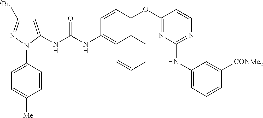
C1=CC(OC2=NC(NC3=CC=CC([CONMe2])=C3)=NC=C2)=C2C(=C1NC(NC1=CC([tBu])=NN1C1=CC=C([Me])C=C1)=O)C=CC=C2
